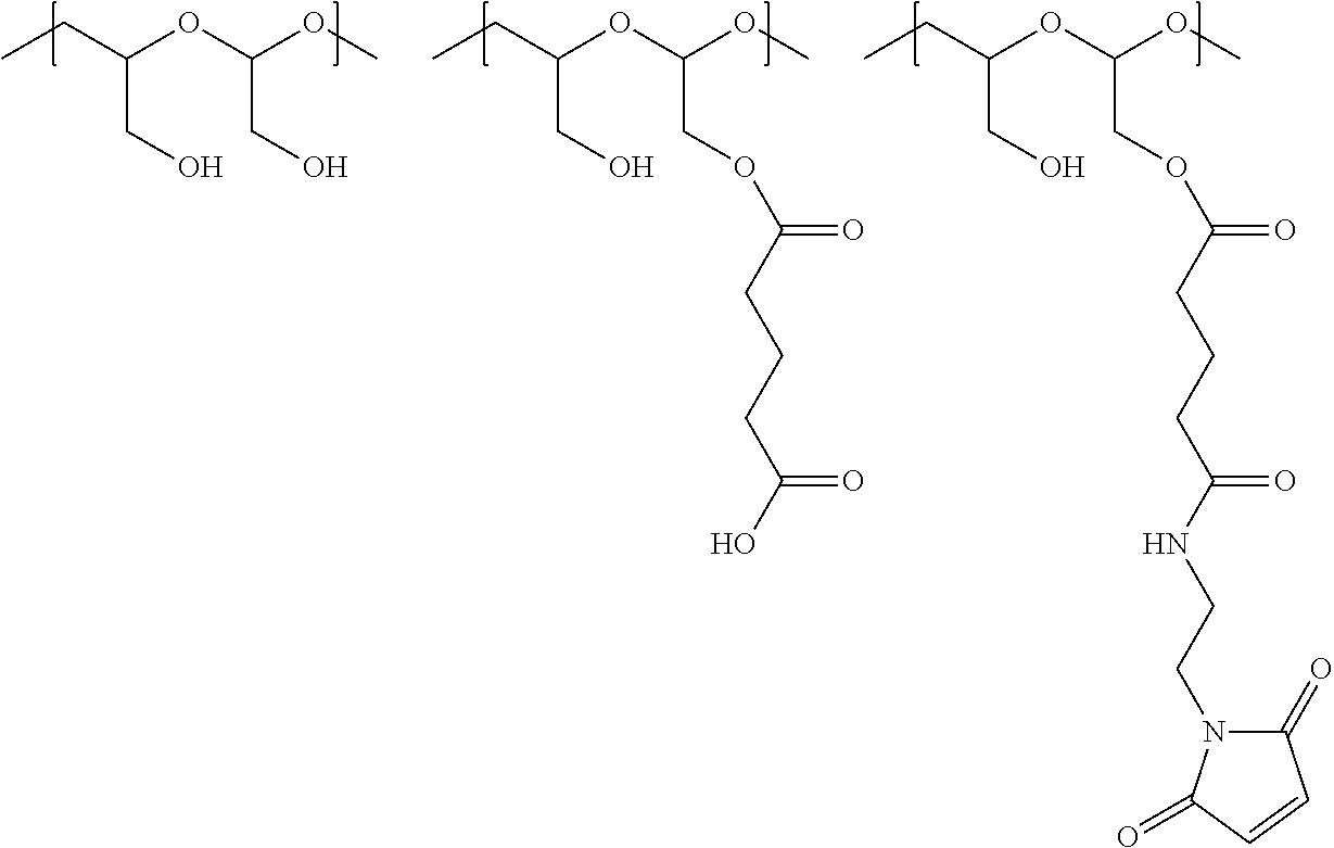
CCC(OC(OC)COC(=O)CCCC(NCCN1C(=O)C=CC1=O)=O)CO.CCC(OC(OC)CO)CO.CCC(OC(OC)COC(=O)CCCC(O)=O)CO
